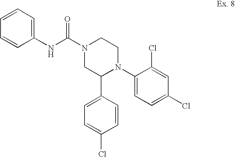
C1=C(Cl)C=CC(C2N(C3=CC=C(Cl)C=C3Cl)CCN(C(NC3=CC=CC=C3)=O)C2)=C1
